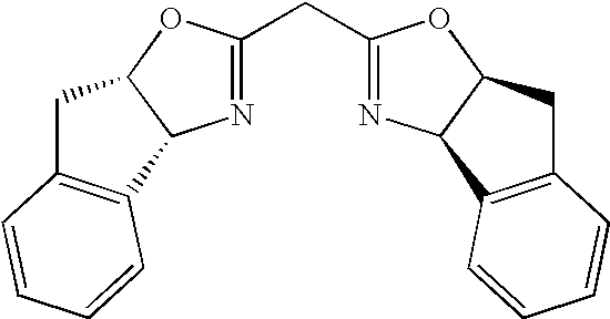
C(C1=NC2C(O1)CC1=C2C=CC=C1)C1=NC2C(O1)CC1=C2C=CC=C1
